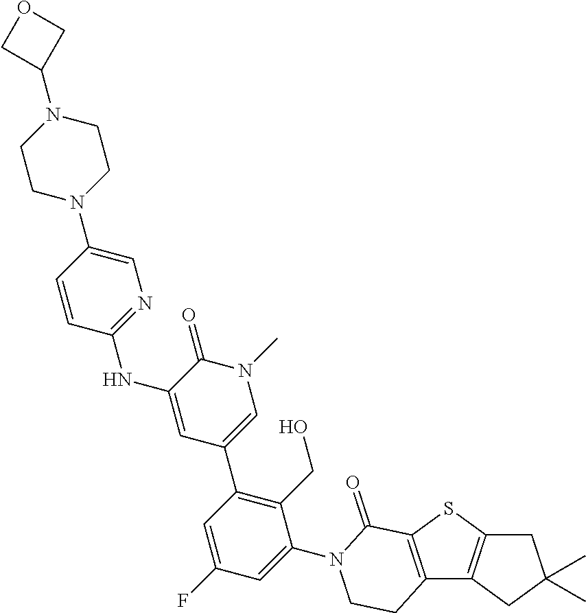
C1C2=C(CC1(C)C)C1=C(S2)C(=O)N(C2=CC(F)=CC(C3=CN(C)C(=O)C(NC4=NC=C(N5CCN(C6COC6)CC5)C=C4)=C3)=C2CO)CC1
